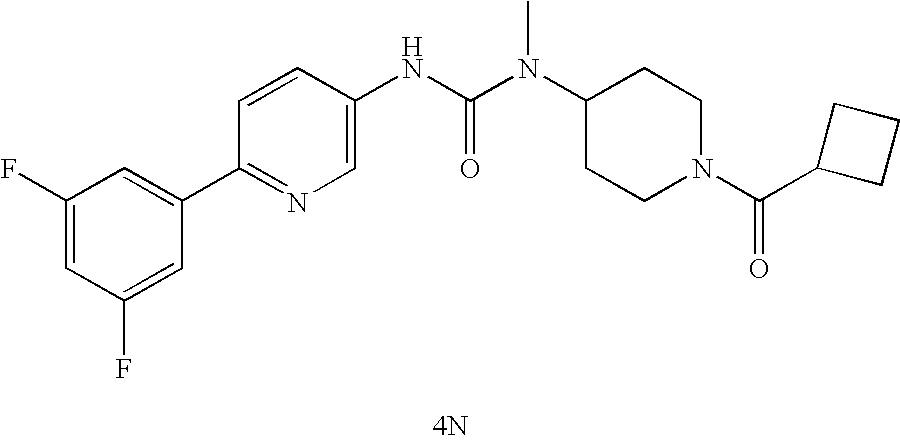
[4N].C1(C2=CC(F)=CC(F)=C2)=NC=C(NC(N(C2CCN(C(=O)C3CCC3)CC2)C)=O)C=C1
